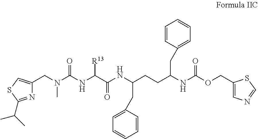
C(=O)(NC(C(=O)NC(CC1=CC=CC=C1)CCC(CC1=CC=CC=C1)NC(=O)OCC1=CN=CS1)[R13])N(C)CC1=CSC(C(C)C)=N1
